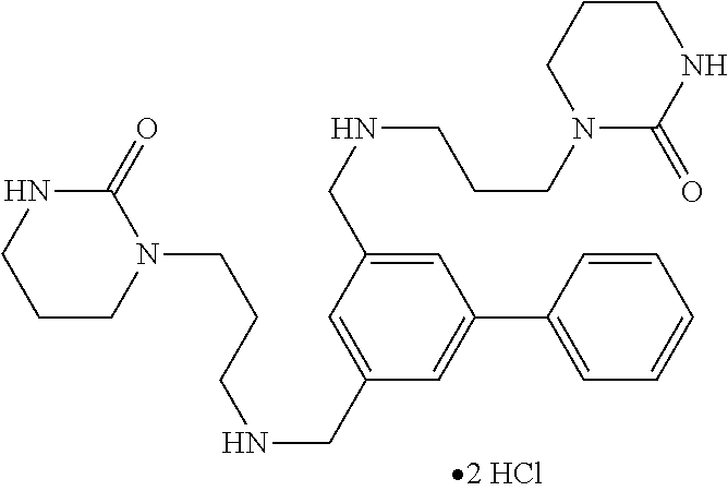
C1=C(CNCCCN2CCCNC2=O)C=C(CNCCCN2C(=O)NCCC2)C=C1C1=CC=CC=C1
